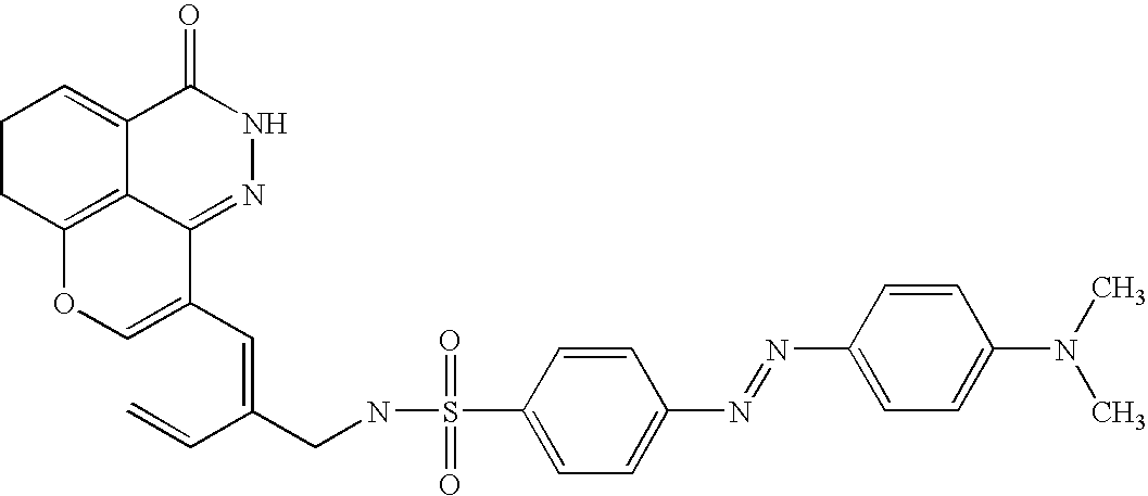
C1CC2=C3C(=C1)C(=O)NN=C3C(C=C(C=C)CNS(=O)(=O)C1=CC=C(N=NC3=CC=C(N(C)C)C=C3)C=C1)=CO2
